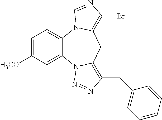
C1=C([H3CO])C=C2C(=C1)N1C(=C(Br)N=C1)CC1=C(CC3=CC=CC=C3)N=NN21
